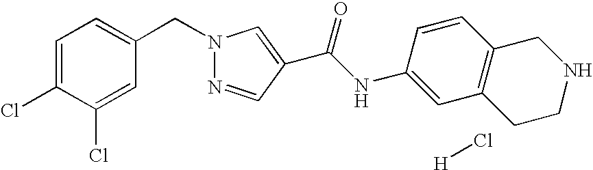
[H]Cl.N1(CC2=CC=C(Cl)C(Cl)=C2)N=CC(C(NC2=CC3=C(C=C2)CNCC3)=O)=C1
